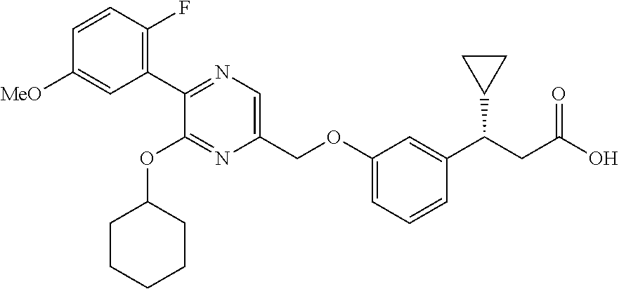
C1(C2=NC=C(COC3=CC=CC(C(CC(=O)O)C4CC4)=C3)N=C2OC2CCCCC2)=C(F)C=CC([MeO])=C1
